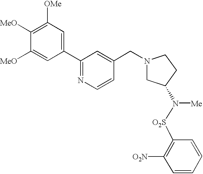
N1(CC2=CC(C3=CC([OMe])=C([MeO])C([MeO])=C3)=NC=C2)CC(N([O2S]C2=C([O2N])C=CC=C2)[Me])CC1
